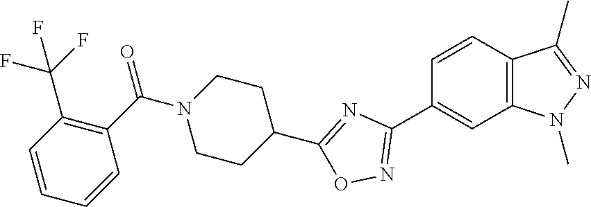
C1=CC2=C(C=C1C1=NOC(C3CCN(C(C4=C(C(F)(F)F)C=CC=C4)=O)CC3)=N1)N(C)N=C2C
